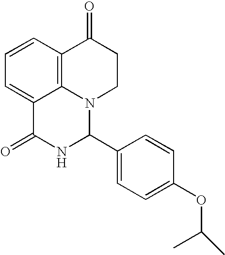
C1=CC2=C3C(=C1)C(=O)NC(C1=CC=C(OC(C)C)C=C1)N3CCC2=O
